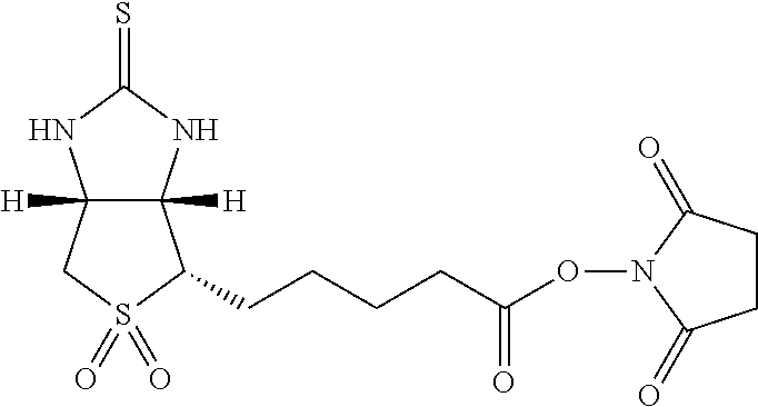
C12([H])C([H])(NC(=S)N1)C(CCCCC(=O)ON1C(=O)CCC1=O)S(=O)(=O)C2
